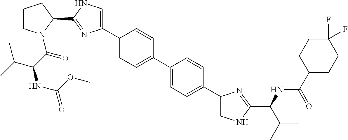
C1CN(C(C(C(C)C)NC(=O)OC)=O)C(C2=NC(C3=CC=C(C4=CC=C(C5=CNC(C(NC(C6CCC(F)(F)CC6)=O)C(C)C)=N5)C=C4)C=C3)=CN2)C1
